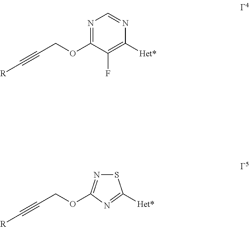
[R]C#CCOC1=NC=NC([Het*])=C1F.[R]C#CCOC1=NSC([Het*])=N1
